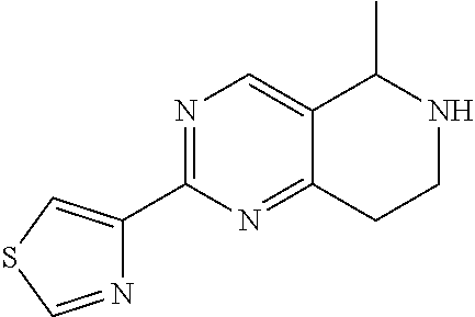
N1=C(C2=CSC=N2)N=C2C(=C1)C(C)NCC2
